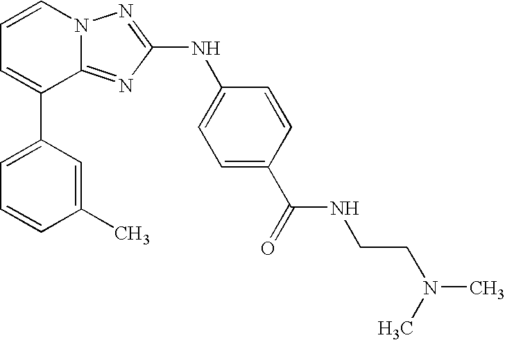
C1=C(C2=CC=CN3C2=NC(NC2=CC=C(C(=O)NCCN(C)C)C=C2)=N3)C=C(C)C=C1
